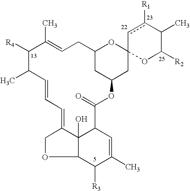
C1([R3])C(C)=CC2C3(O)C1OCC3=CC=CC(C)C([R4])C(C)=CCC1CC(CC3(O1)OC([R2])C(C)c([R1])c3)OC2=O
